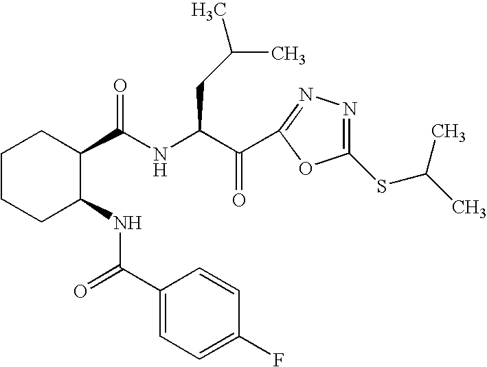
C1CCC(NC(=O)C2=CC=C(F)C=C2)C(C(NC(C(=O)C2=NN=C(SC(C)C)O2)CC(C)C)=O)C1
